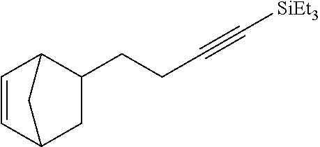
C1(CCC#C[SiEt3])C2C=CC(C1)C2
